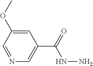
N1=CC(OC)=CC(C(=O)NN)=C1
